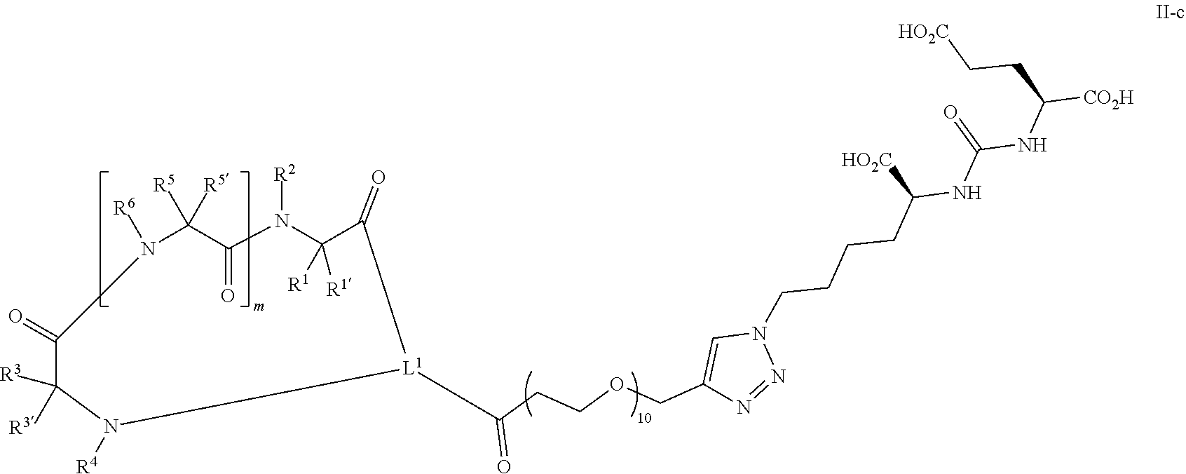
N1(CCCCC(NC(NC([CO2H])CC[HO2C])=O)[HO2C])C=C(COCCC([L1]2C(=O)C([R1])([R1])N([R2])C(=O)C([R5])([R5])N([R6])C(=O)C([R3])([R3])N2[R4])=O)N=N1
